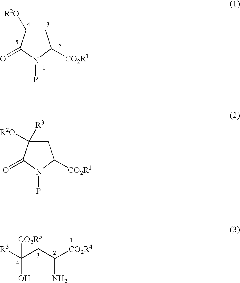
C1C([R2O])C(=O)N(P)C1[CO2R1].[R3]C(CC([CO2R4])N)([CO2R5])O.C1C([R2O])([R3])C(=O)N(P)C1[CO2R1]
